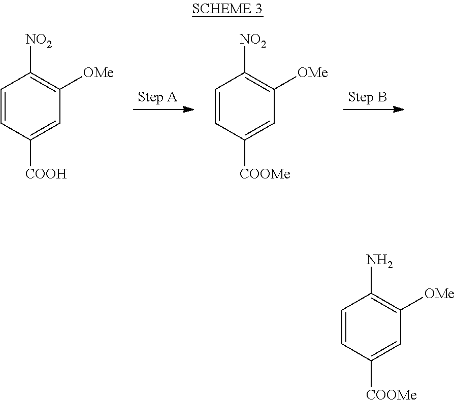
C1=CC([COOH])=CC([OMe])=C1[NO2].C1=CC([COOMe])=CC([OMe])=C1[NO2].C1=CC([COOMe])=CC([OMe])=C1N
